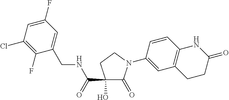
C1(O)(C(=O)NCC2=CC(F)=CC(Cl)=C2F)C(=O)N(C2=CC3=C(C=C2)NC(=O)CC3)CC1
